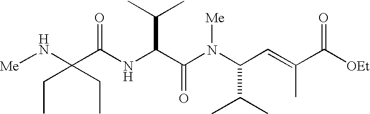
N(C(C(N(C(C(C)C)C=C(C)C([OEt])=O)[Me])=O)C(C)C)C(C(N[Me])(CC)CC)=O
